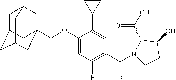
C(OC1=CC(F)=C(C(N2CCC(O)C2C(=O)O)=O)C=C1C1CC1)C12CC3CC(CC(C1)C3)C2
